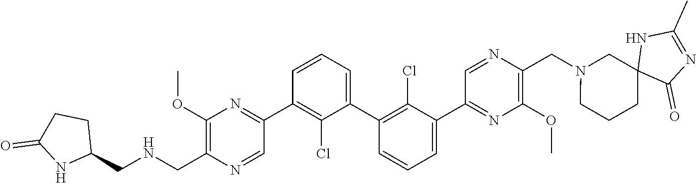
C1(C2=NC(OC)=C(C[HN]CC3CCC(=O)N3)N=C2)=C(Cl)C(C2=C(Cl)C(C3=NC(OC)=C(CN4CC5(CCC4)C(=O)N=C(C)N5)N=C3)=CC=C2)=CC=C1
